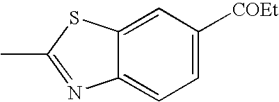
CC1=NC2=CC=C([COEt])C=C2S1
